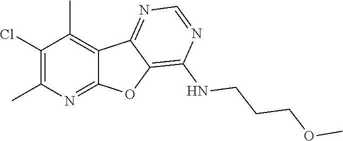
C1(Cl)=C(C)N=C2C(=C1C)C1=NC=NC(NCCCOC)=C1O2
